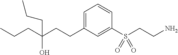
C1=C(CCC(CCC)(O)CCC)C=C(S(CCN)(=O)=O)C=C1
